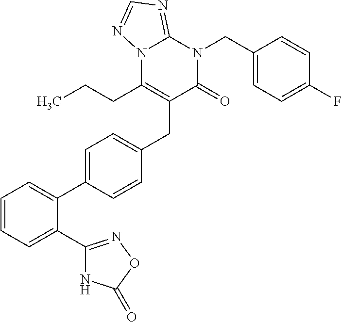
C1=CC=C(C2=NOC(=O)N2)C(C2=CC=C(CC3=C(CCC)N4C(=NC=N4)N(CC4=CC=C(F)C=C4)C3=O)C=C2)=C1
